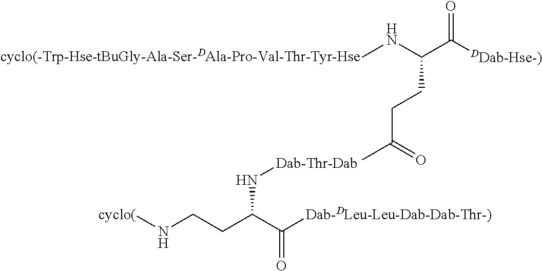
[cyclo(]NCCC(C([Dab-DLeu-Leu-Dab-Dab-Thr-)])=O)N[Dab-Thr-Dab].N(C)C(C([DDab-Hse-)])=O)CCC(C)=O.[cyclo(-Trp-Hse-tBuGly-Ala-Ser-DAla-Pro-Val-Thr-Tyr-Hse]
